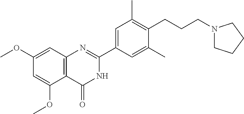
C1(OC)=CC2=C(C(OC)=C1)C(=O)NC(C1=CC(C)=C(CCCN3CCCC3)C(C)=C1)=N2
